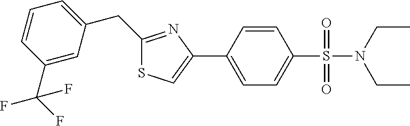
S1C=C(C2=CC=C(S(=O)(=O)N(CC)CC)C=C2)N=C1CC1=CC=CC(C(F)(F)F)=C1
